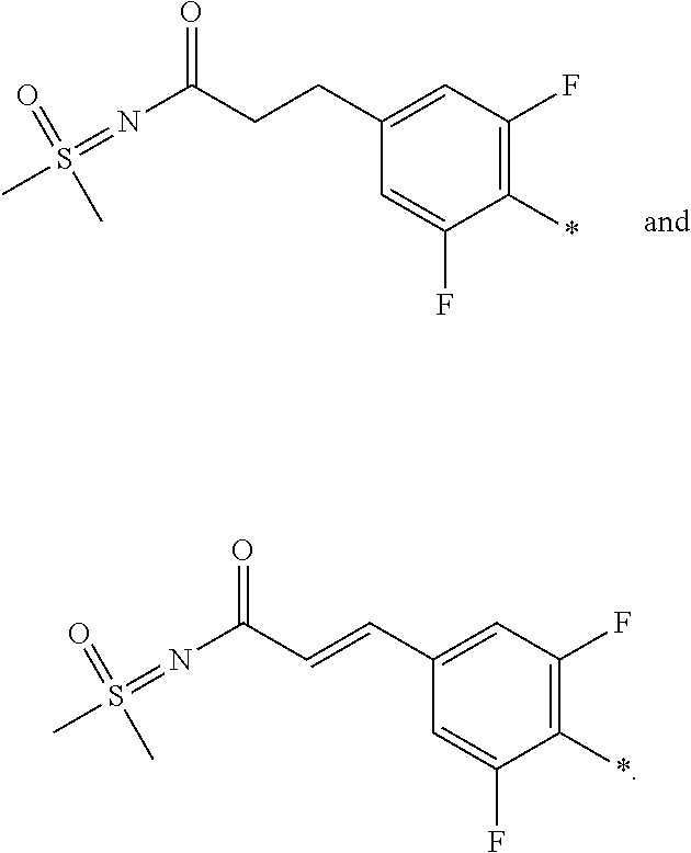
C1(*)=C(F)C=C(CCC(N=S(C)(C)=O)=O)C=C1F.C1(*)=C(F)C=C(C=CC(N=S(C)(C)=O)=O)C=C1F
